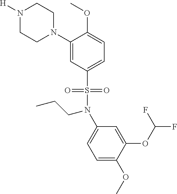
N1([H])CCN(C2=CC(S(N(CCC)C3=CC=C(OC)C(OC(F)F)=C3)(=O)=O)=CC=C2OC)CC1
